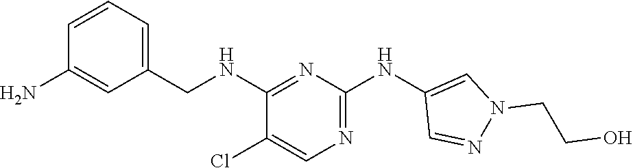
C1=CC=C(CNC2=NC(NC3=CN(CCO)N=C3)=NC=C2Cl)C=C1N
